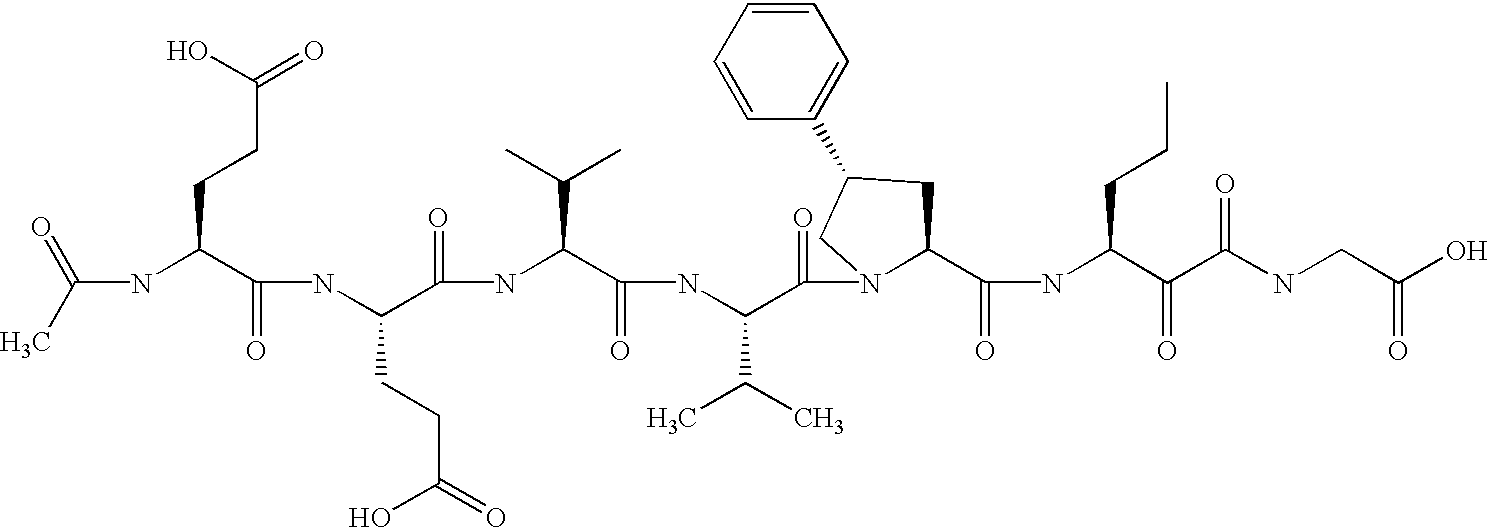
C(NC(C(NC(C(=O)NC(C(=O)NC(C(=O)N1C(C(=O)NC(C(=O)C(NCC(O)=O)=O)CCC)CC(C2=CC=CC=C2)C1)C(C)C)C(C)C)CCC(=O)O)=O)CCC(=O)O)(C)=O
